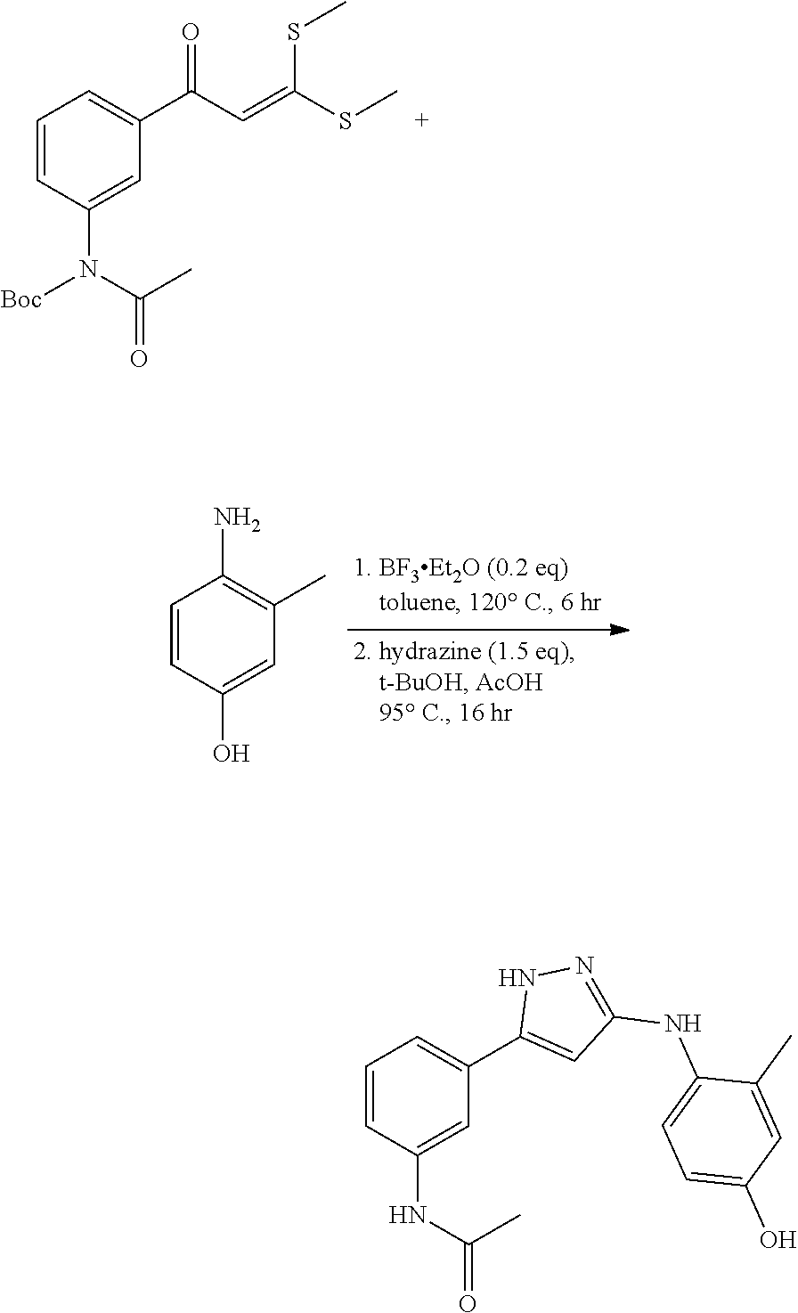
C1=CC(N(C(C)=O)[Boc])=CC(C(C=C(SC)SC)=O)=C1.C1=CC(O)=CC(C)=C1N.C1=CC(NC(C)=O)=CC(C2=CC(NC3=CC=C(O)C=C3C)=NN2)=C1
